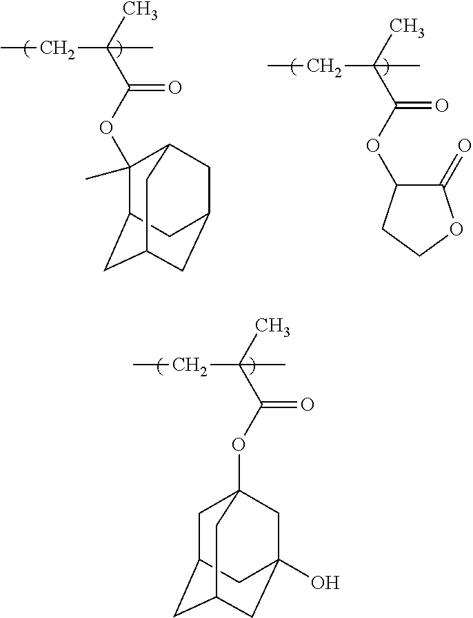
CCC(C)(C)C(OC12CC3CC(CC(O)(C1)C3)C2)=O.CCC(C)(C)C(OC1C(=O)OCC1)=O.CCC(C)(C)C(OC1(C)C2CC3CC(CC1C3)C2)=O
